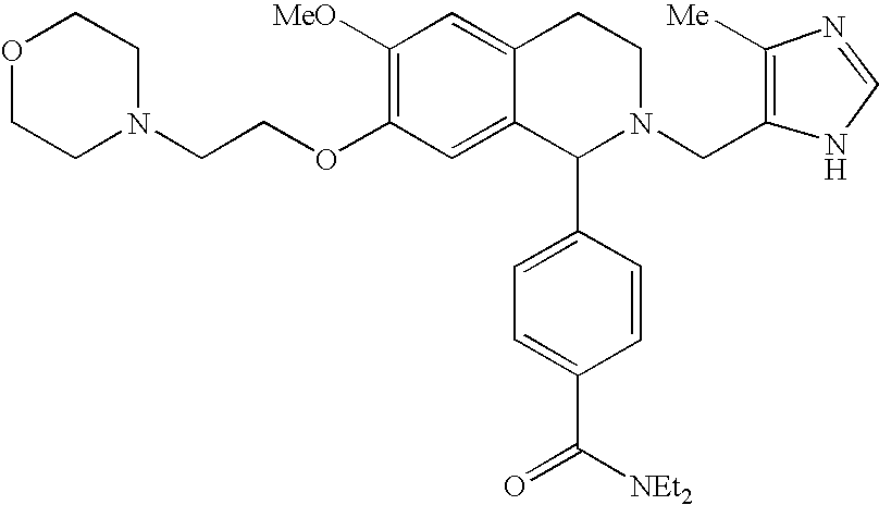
C1([MeO])=C(OCCN2CCOCC2)C=C2C(=C1)CCN(CC1=C([Me])N=CN1)C2C1=CC=C(C([NEt2])=O)C=C1
